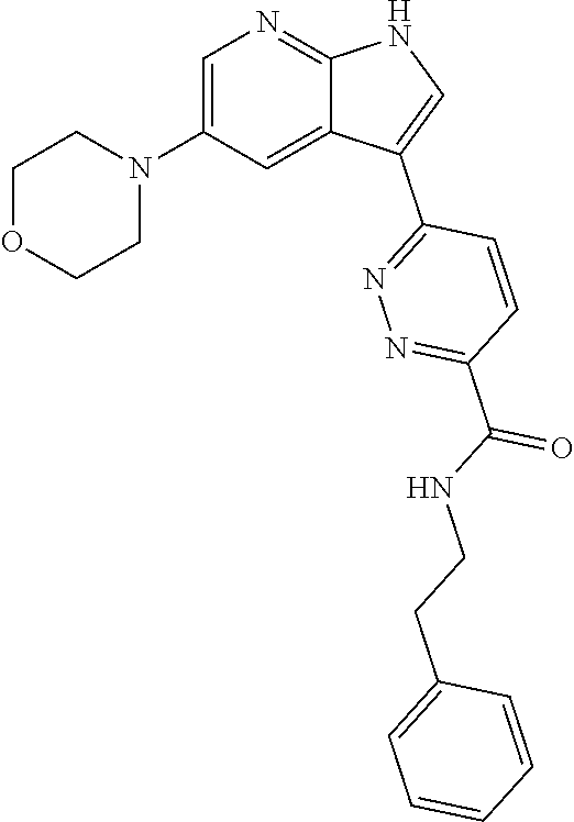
C1OCCN(C2=CN=C3C(=C2)C(C2=NN=C(C(NCCC4=CC=CC=C4)=O)C=C2)=CN3)C1
